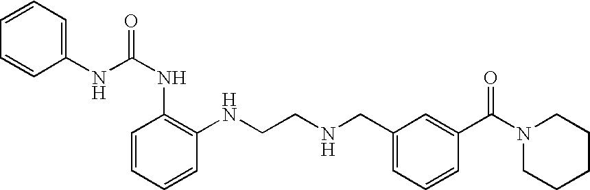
C1=CC=CC(NCCNCC2=CC=CC(C(N3CCCCC3)=O)=C2)=C1NC(NC1=CC=CC=C1)=O
